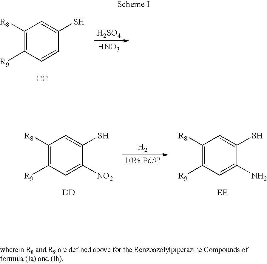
C1([R8])=C([R9])C=CC(S)=C1.[CC].[H2SO4].[HNO3].C1([R8])=C([R9])C=C([NO2])C(S)=C1.[DD].[H2].C1([R8])=C([R9])C=C(N)C(S)=C1.[EE]
